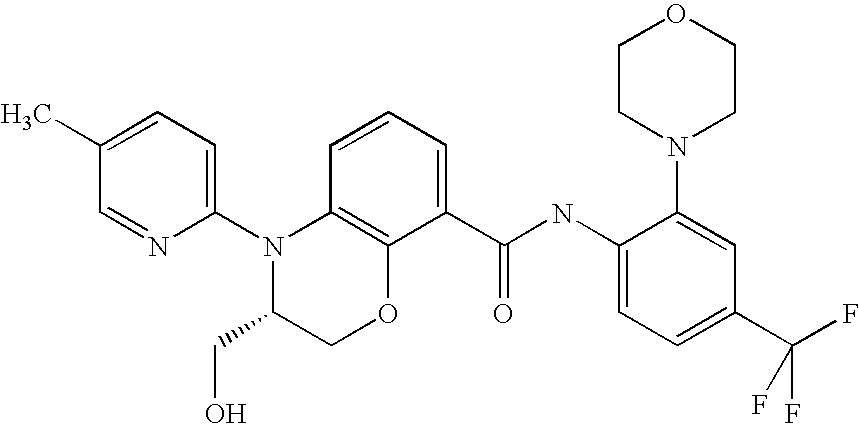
C1(N2C(CO)COC3=C2C=CC=C3C(NC2=CC=C(C(F)(F)F)C=C2N2CCOCC2)=O)=CC=C(C)C=N1
